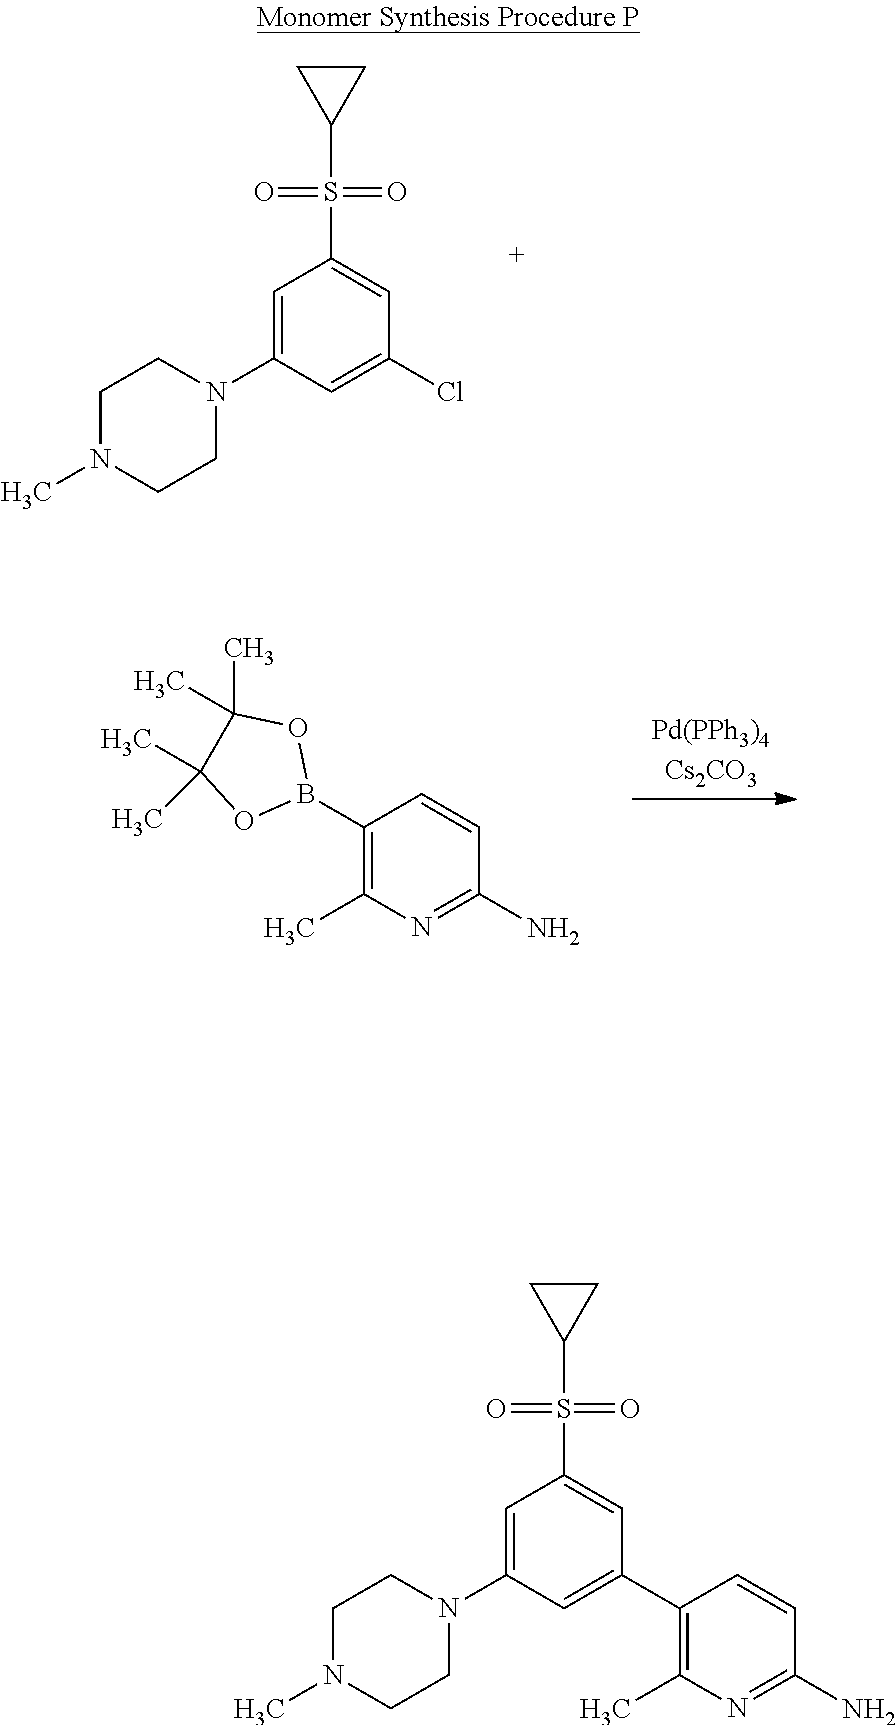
C1=C(N2CCN(C)CC2)C=C(C2=C(C)N=C(N)C=C2)C=C1S(C1CC1)(=O)=O.C1(B2OC(C)(C)C(C)(C)O2)=C(C)N=C(N)C=C1.C1=C(N2CCN(C)CC2)C=C(Cl)C=C1S(C1CC1)(=O)=O
